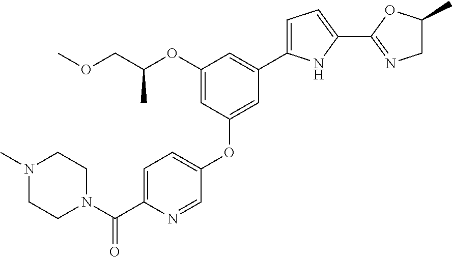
C1(OC(COC)C)=CC(OC2=CC=C(C(N3CCN(C)CC3)=O)N=C2)=CC(C2=CC=C(C3=NCC(C)O3)N2)=C1
